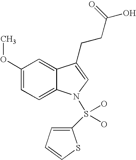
C12=CC(OC)=CC=C1N(S(O)(O)C1=CC=CS1)C=C2CCC(O)=O
